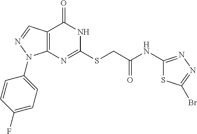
C12=C(N=C(SCC(NC3=NN=C(Br)S3)=O)NC1=O)N(C1=CC=C(F)C=C1)N=C2
